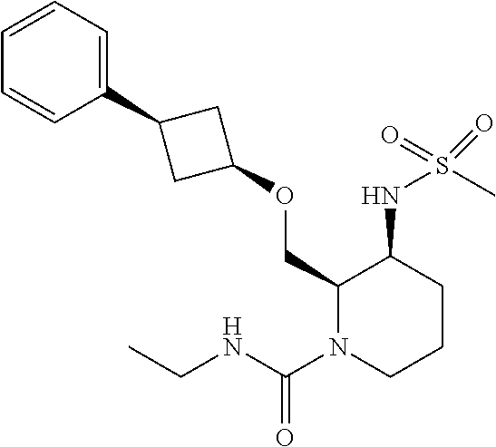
C1(COC2CC(C3=CC=CC=C3)C2)N(C(NCC)=O)CCCC1NS(C)(=O)=O
